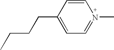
C1=CC(CCCC)=CC=N1C
